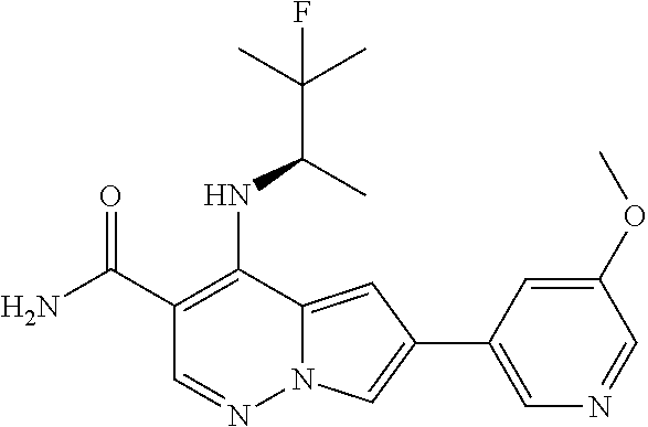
C1(C(N)=O)=C(NC(C(C)(C)F)C)C2=CC(C3=CN=CC(OC)=C3)=CN2N=C1
